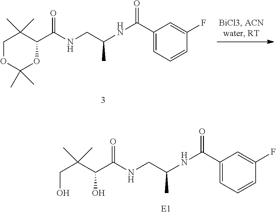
C1OC(C)(C)OC(C(NCC(NC(C2=CC=CC(F)=C2)=O)C)=O)C1(C)C.C(O)C(C(O)C(NCC(NC(C1=CC=CC(F)=C1)=O)C)=O)(C)C
